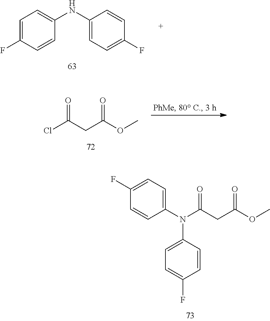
C1=C(F)C=CC(NC2=CC=C(F)C=C2)=C1.C(C(N(C1=CC=C(F)C=C1)C1=CC=C(F)C=C1)=O)C(=O)OC.ClC(CC(=O)OC)=O
